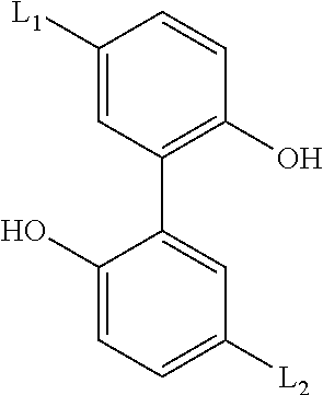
C1([L1])=CC(C2=CC([L2])=CC=C2O)=C(O)C=C1
